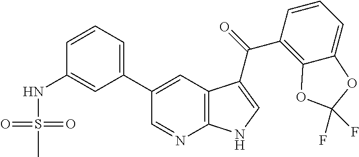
C1(C2=CC3=C(N=C2)NC=C3C(=O)C2=C3C(=CC=C2)OC(F)(F)O3)=CC=CC(NS(C)(=O)=O)=C1
